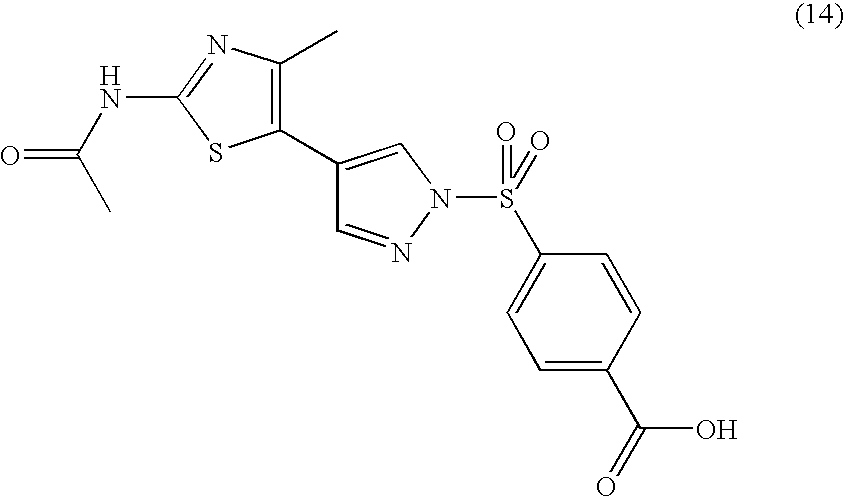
C1(C2=CN(S(C3=CC=C(C(=O)O)C=C3)(=O)=O)N=C2)=C(C)N=C(NC(C)=O)S1
